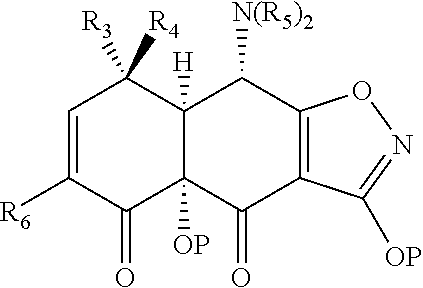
C1([R6])=CC([R4])([R3])C2([H])C([OP])(C1=O)C(=O)C1=C(C2[N(R5)2])ON=C1[OP]
